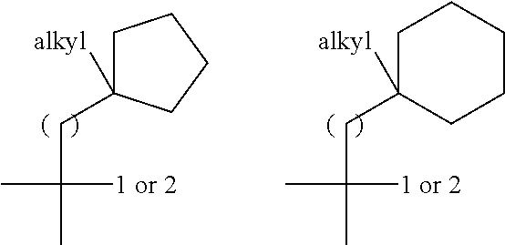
C1C(CC(C)([1 or 2])C)([alkyl])CCC1.C1C(CC(C)([1 or 2])C)([alkyl])CCCC1
